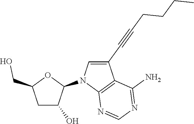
C1C(O)C(N2C3=C(C(C#CCCCC)=C2)C(N)=NC=N3)OC1CO
